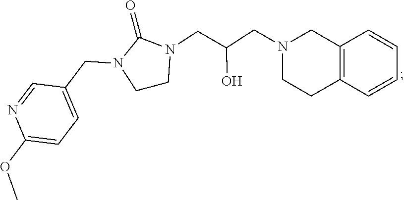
C1CN(CC(CN2CCC3=C(C2)C=CC=C3)O)C(=O)N1CC1=CC=C(OC)N=C1
